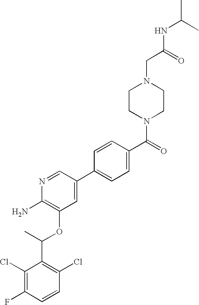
C1(Cl)=C(F)C=CC(Cl)=C1C(C)OC1=C(N)N=CC(C2=CC=C(C(=O)N3CCN(CC(=O)NC(C)C)CC3)C=C2)=C1
